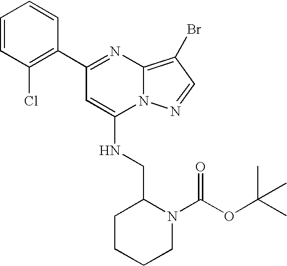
C1(C2=NC3=C(Br)C=NN3C(NCC3CCCCN3C(OC(C)(C)C)=O)=C2)=C(Cl)C=CC=C1
